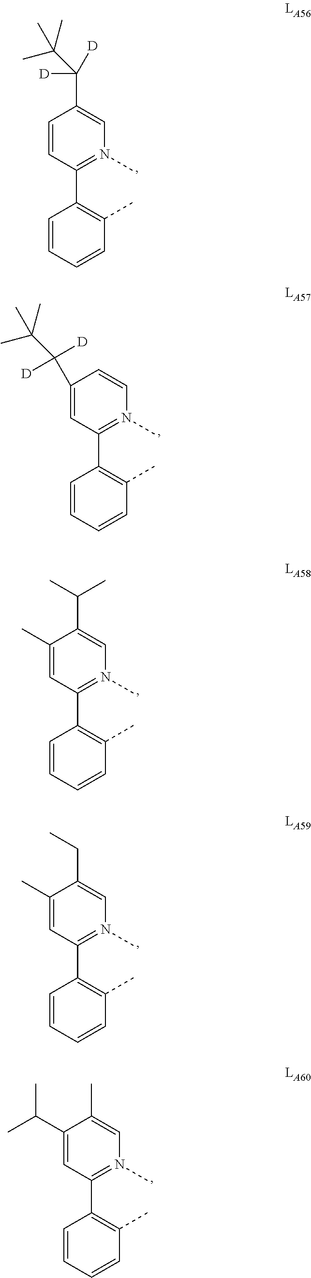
C1=CC(C2=C(C)C=CC=C2)=N(C)C=C1C([D])([D])C(C)(C)C.C1(C(C(C)(C)C)([D])[D])=CC(C2=C(C)C=CC=C2)=N(C)C=C1.C1(C)=CC(C2=C(C)C=CC=C2)=N(C)C=C1C(C)C.C1(C)=CC(C2=C(C)C=CC=C2)=N(C)C=C1CC.C1(C(C)C)=CC(C2=C(C)C=CC=C2)=N(C)C=C1C
